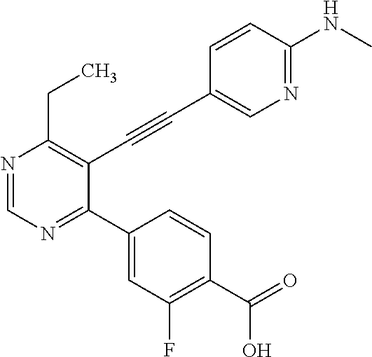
N1=CN=C(C2=CC(F)=C(C(=O)O)C=C2)C(C#CC2=CN=C(NC)C=C2)=C1CC
